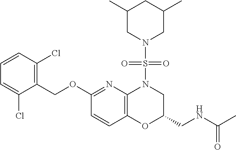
C1(COC2=NC3=C(C=C2)OC(CNC(C)=O)CN3S(N2CC(C)CC(C)C2)(=O)=O)=C(Cl)C=CC=C1Cl
